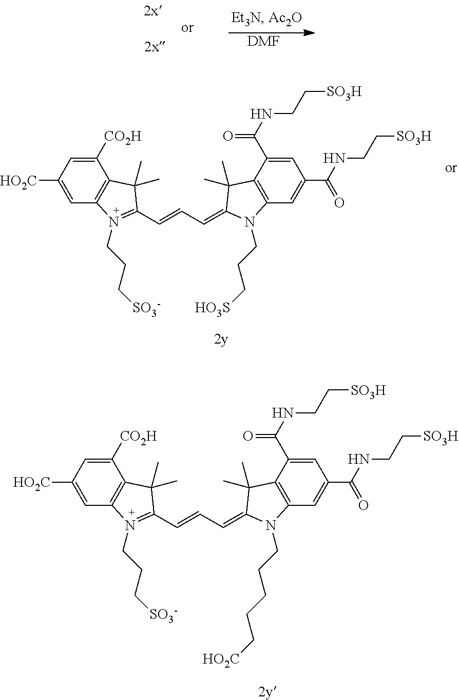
[DMF].C1([CO2H])=CC([HO2C])=CC2=C1C(C)(C)C(C=CC=C1C(C)(C)C3=C(C=C(C(NCC[SO3H])=O)C=C3C(NCC[SO3H])=O)N1CCC[HO3S])=N2CCC[SO3-].C1([CO2H])=CC([HO2C])=CC2=C1C(C)(C)C(C=CC=C1C(C)(C)C3=C(C=C(C(NCC[SO3H])=O)C=C3C(NCC[SO3H])=O)N1CCCCC[HO2C])=N2CCC[SO3-]
